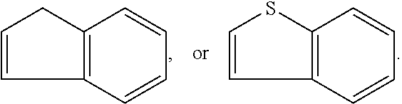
C1=CSC2=C1C=CC=C2.C1=CCC2=C1C=CC=C2
